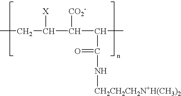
CCC(C(C(C)C(N[CH2CH2CH2N+H(CH3)2])=O)[CO2-])[X]
